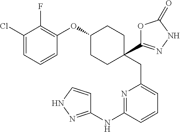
C1(Cl)=CC=CC(OC2CCC(CC3=CC=CC(NC4=NNC=C4)=N3)(C3=NNC(=O)O3)CC2)=C1F
